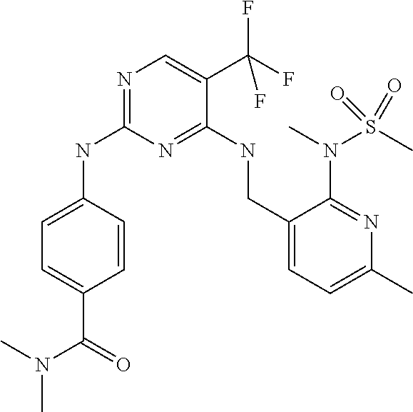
C1=C(NC2=NC=C(C(F)(F)F)C(NCC3=CC=C(C)N=C3N(C)S(C)(=O)=O)=N2)C=CC(C(=O)N(C)C)=C1
